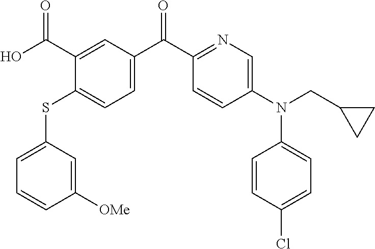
C1=C(SC2=CC=C(C(C3=NC=C(N(C4=CC=C(Cl)C=C4)CC4CC4)C=C3)=O)C=C2C(O)=O)C=C([OMe])C=C1
